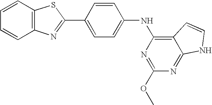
C12=C(C=CC=C1)SC(C1=CC=C(NC3=C4C(=NC(OC)=N3)NC=C4)C=C1)=N2
